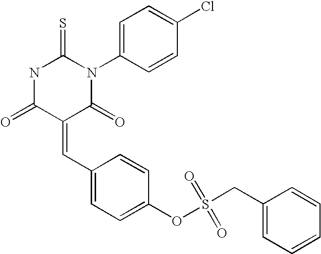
C1(=CC2=CC=C(OS(CC3=CC=CC=C3)(=O)=O)C=C2)C(=O)N(C2=CC=C(Cl)C=C2)C(=S)NC1=O
